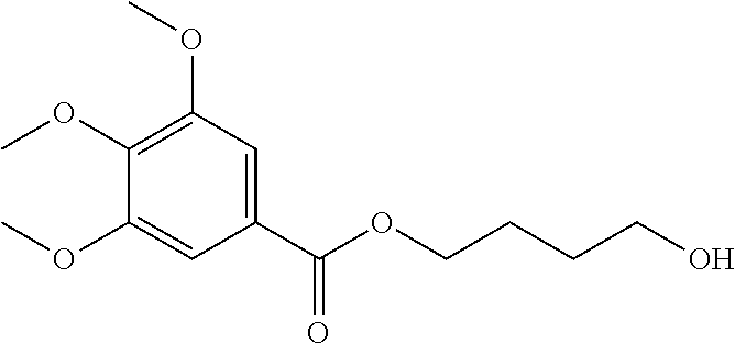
C1(C(OCCCCO)=O)=CC(OC)=C(OC)C(OC)=C1
